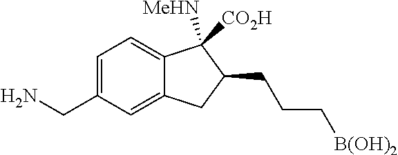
C1=C(CN)C=C2C(=C1)C([MeHN])([CO2H])C(CCC[B(OH)2])C2
